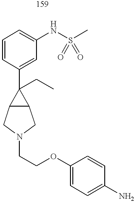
C1=CC(C2(CC)C3C2CN(CCOC2=CC=C(N)C=C2)C3)=CC(NS(C)(=O)=O)=C1
